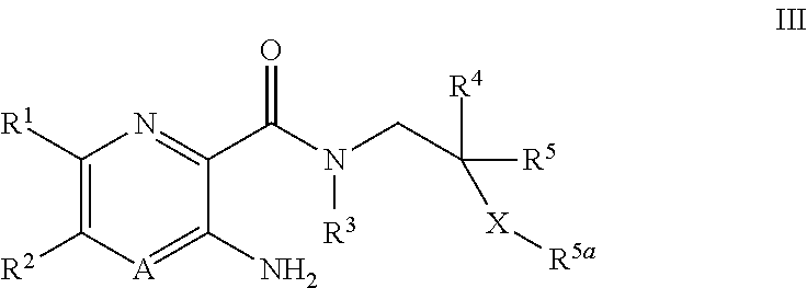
C1([R1])=C([R2])[A]=C(N)C(C(N(CC([R5])([R4])[X][R5a])[R3])=O)=N1
